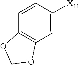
C1=C([X11])C=CC2=C1OCO2
